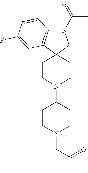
C1CN(C2CCN(CC(C)=O)CC2)CCC12CN(C(C)=O)C1=C2C=C(F)C=C1
